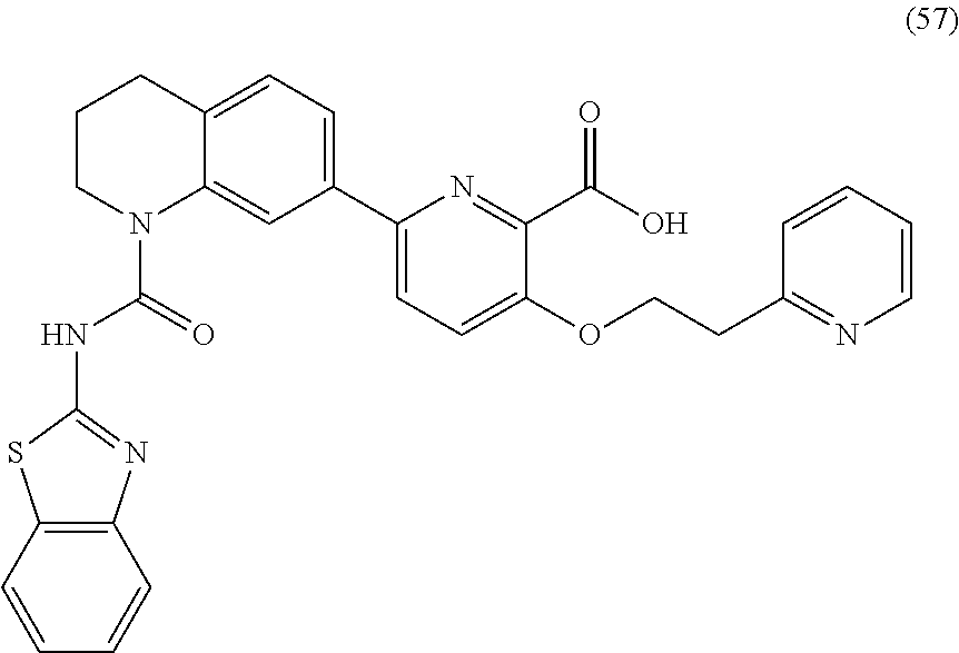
C1(C2=CC=C(OCCC3=NC=CC=C3)C(C(O)=O)=N2)=CC=C2C(=C1)N(C(=O)NC1=NC3=C(S1)C=CC=C3)CCC2
